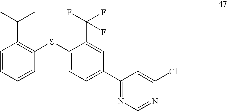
C1=CC=CC(SC2=CC=C(C3=NC=NC(Cl)=C3)C=C2C(F)(F)F)=C1C(C)C
